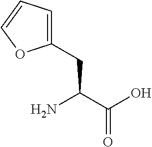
NC(C(O)=O)CC1=CC=CO1
